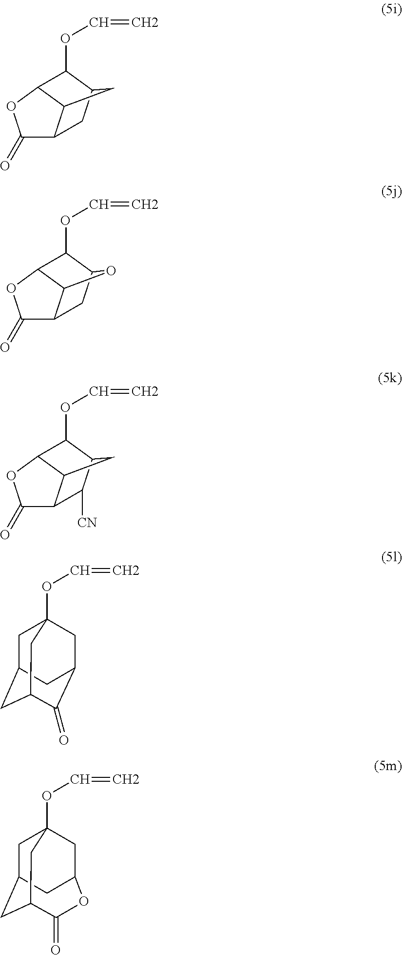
C1(=O)C2C3C(O1)C(OC=C)C(C2)C3.C1(=O)C2C3C(O1)C(OC=C)C(C2)O3.C1(=O)C2C3C(O1)C(OC=C)C(C2[CN])C3.C1C2CC3C(=O)C(CC1(OC=C)C3)C2.C1C2CC3C(=O)OC(CC1(OC=C)C3)C2
